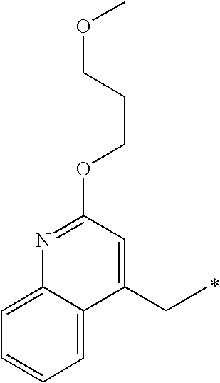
C1(CC)=CC(OCCCOC)=NC2=CC=CC=C12
